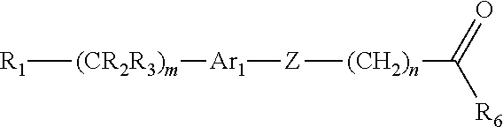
[R1][(CR2R3)m][Ar1][Z][(CH2)n]C([R6])=O
